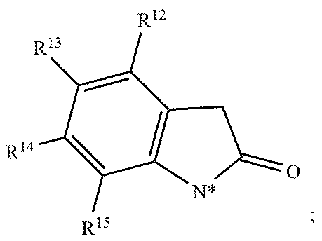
C1([R13])=C([R12])C2=C(C([R15])=C1[R14])[N*]C(=O)C2
